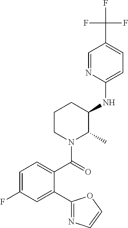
C1(NC2C(C)N(C(=O)C3=CC=C(F)C=C3C3=NC=CO3)CCC2)=CC=C(C(F)(F)F)C=N1
